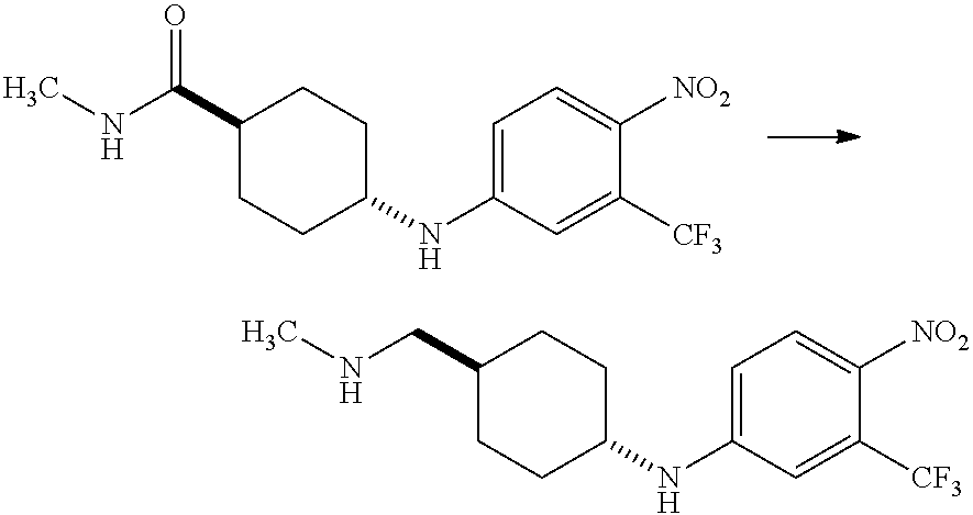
C1=C(NC2CCC(C(NC)=O)CC2)C=C([CF3])C([NO2])=C1.C1=C(NC2CCC(CNC)CC2)C=C([CF3])C([NO2])=C1
